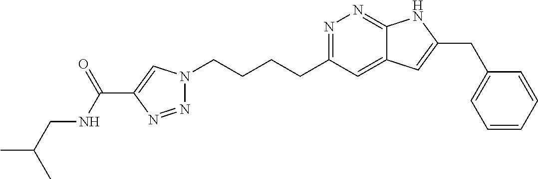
N1=C(CCCCN2N=NC(C(NCC(C)C)=O)=C2)C=C2C(=N1)NC(CC1=CC=CC=C1)=C2
